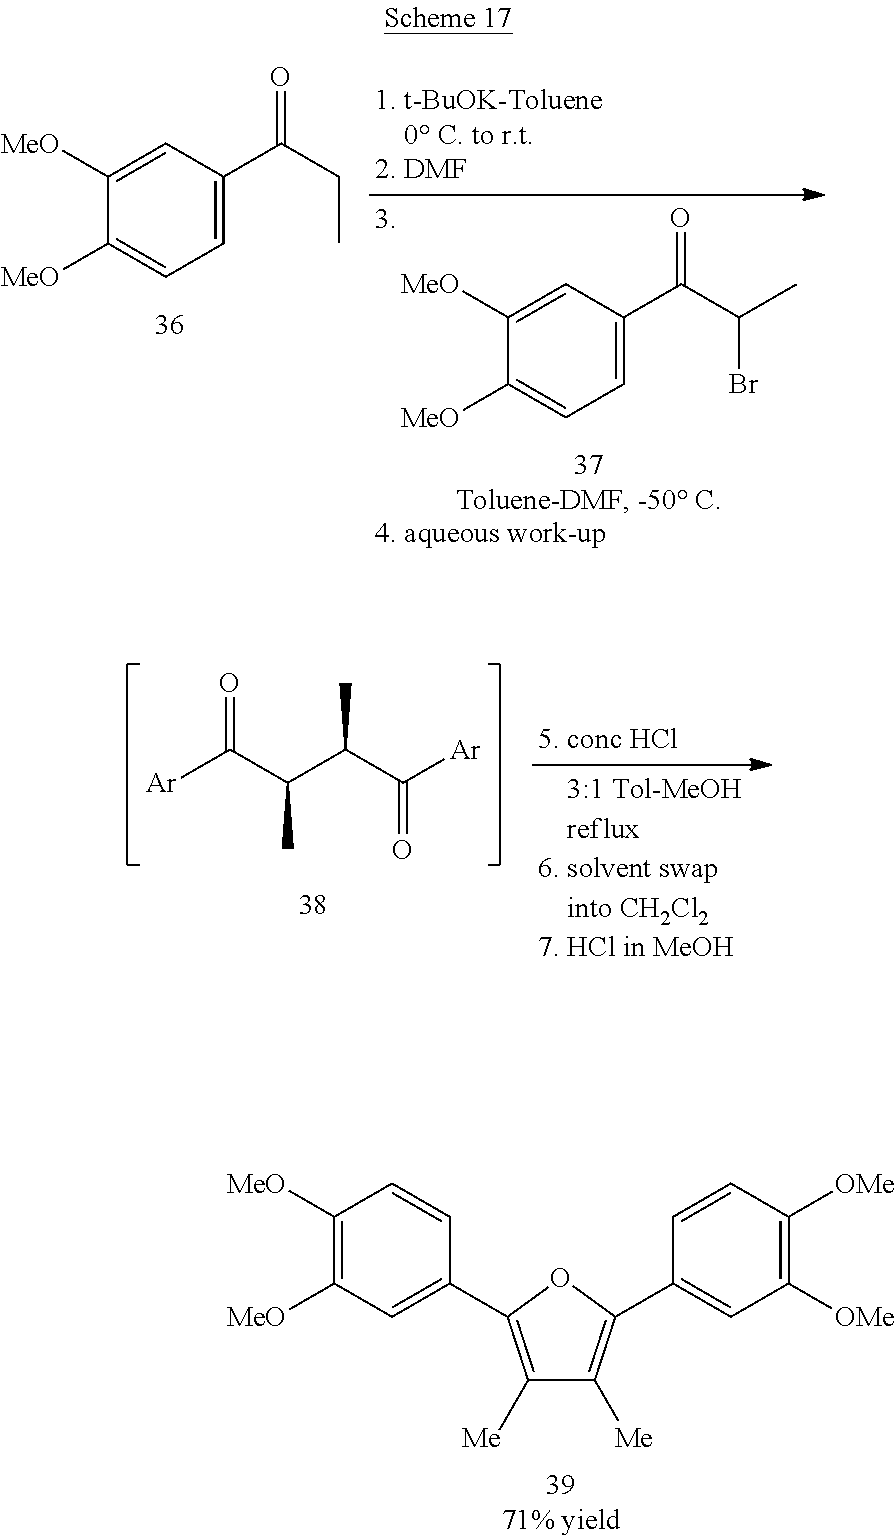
C1=C(C(C(Br)C)=O)C=C([MeO])C([MeO])=C1.C1=C(C(CC)=O)C=C([MeO])C([MeO])=C1.C1([Me])=C(C2=CC([MeO])=C([MeO])C=C2)OC(C2=CC([OMe])=C([OMe])C=C2)=C1[Me].O=C(C(C(C([Ar])=O)C)C)[Ar]
